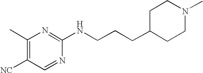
C1([NC])=C(C)N=C(NCCCC2CCN(C)CC2)N=C1
